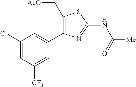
C1(Cl)=CC([CF3])=CC(C2=C(C[AcO])SC(NC([Me])=O)=N2)=C1
